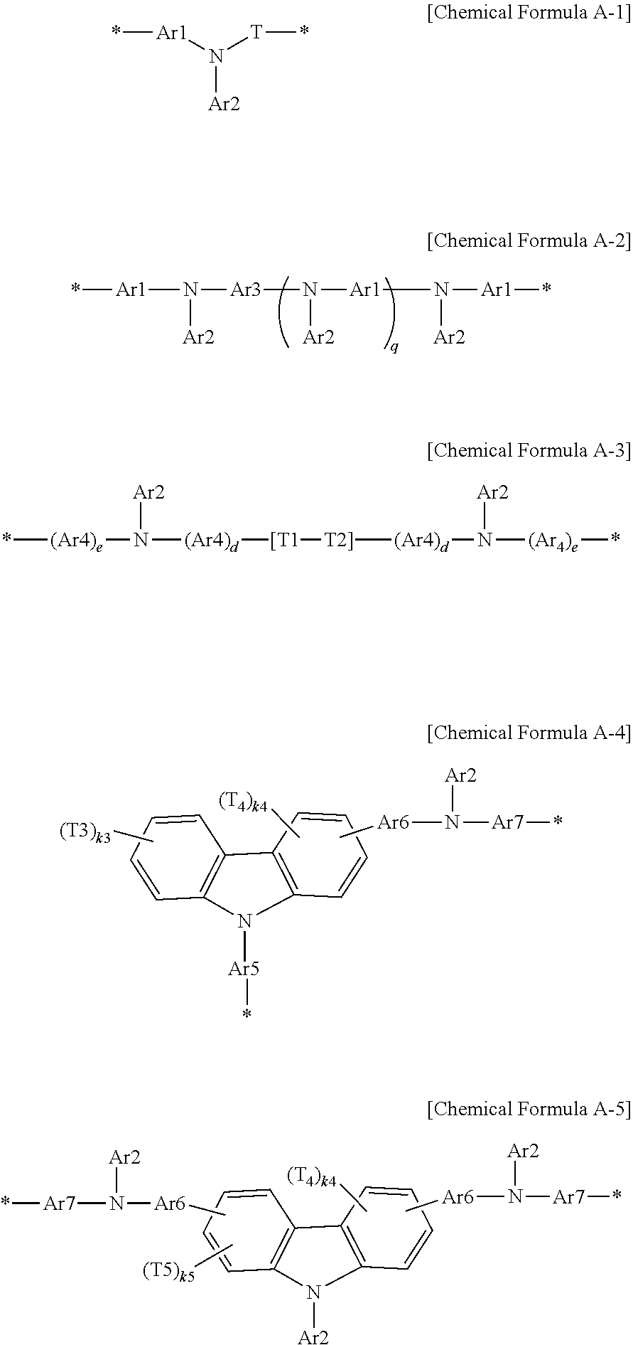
*[Ar1]N([Ar2])[Ar3]N([Ar2])[Ar1]N([Ar1]*)[Ar2].C1=CC=CC2=C1C1=C(C=CC=C1)N2[Ar5]*.C[(T3)k3].C[Ar6]N([Ar2])[Ar7]*.C[(T4)k4].C1=CC=CC2=C1C1=C(C=CC=C1)N2[Ar2].C[Ar6]N([Ar2])[Ar7]*.C[Ar6]N([Ar2])[Ar7]*.C[(T4)k4].C[(T5)k5].*[Ar1]N([T]*)[Ar2].*[(Ar4)e]N([Ar2])[(Ar4)d][[T1][T2]][(Ar4)d]N([(Ar4)e]*)[Ar2]
